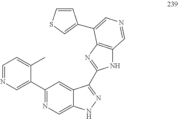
C1=C(C)C(C2=NC=C3C(=C2)C(C2=NC4=C(N2)C=NC=C4C2=CSC=C2)=NN3)=CN=C1
